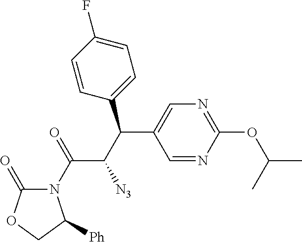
C1=NC(OC(C)C)=NC=C1C(C(C(=O)N1C(=O)OCC1[Ph])[N3])C1=CC=C(F)C=C1
